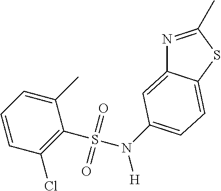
N1=C(C)SC2=CC=C(N([H])S(C3=C(Cl)C=CC=C3C)(=O)=O)C=C12
